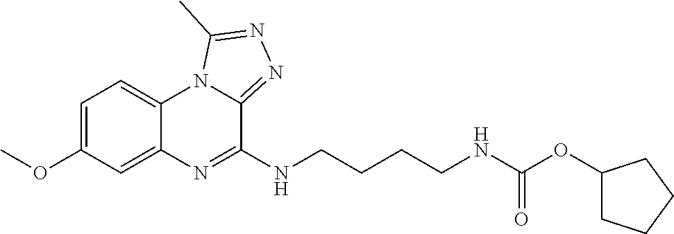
C1=C(OC)C=C2C(=C1)N1C(=NN=C1C)C(NCCCCNC(OC1CCCC1)=O)=N2
